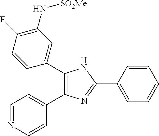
C1(C2=CC(N[SO2Me])=C(F)C=C2)=C(C2=CC=NC=C2)N=C(C2=CC=CC=C2)N1
